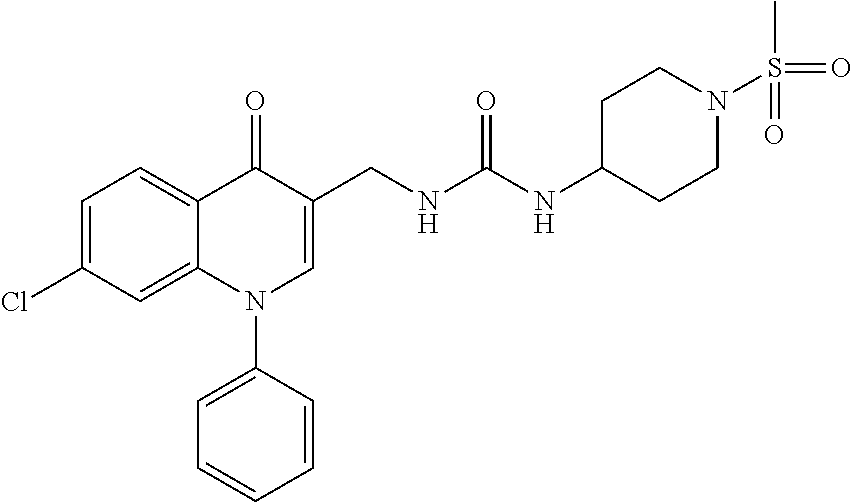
C1=C(Cl)C=C2C(=C1)C(=O)C(CNC(NC1CCN(S(C)(=O)=O)CC1)=O)=CN2C1=CC=CC=C1
